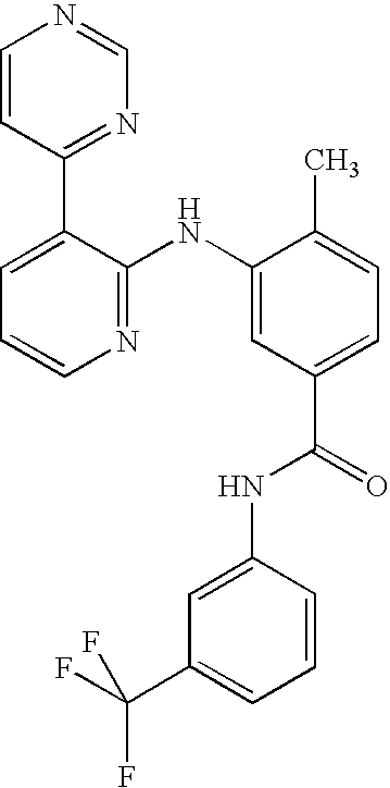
C1=CC(C2=CC=CN=C2NC2=CC(C(NC3=CC(C(F)(F)F)=CC=C3)=O)=CC=C2C)=NC=N1
